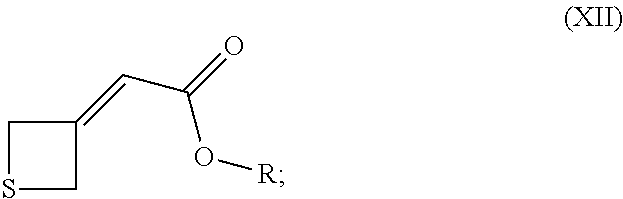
S1CC(=CC(=O)O[R])C1
